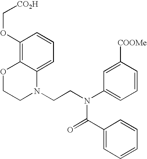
C1=C2C(=C(OC[CO2H])C=C1)OCCN2CCN(C1=CC=CC([COOMe])=C1)C(=O)C1=CC=CC=C1
